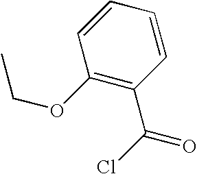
C1(OCC)=C(C(Cl)=O)C=CC=C1
